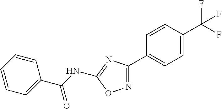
C1(C(F)(F)F)=CC=C(C2=NOC(NC(C3=CC=CC=C3)=O)=N2)C=C1
